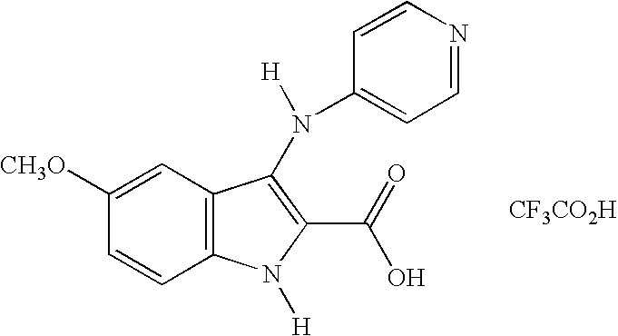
C1=CC2=C(C=C1[CH3O])C(N(C1=CC=NC=C1)[H])=C(C(O)=O)N2[H].[CF3CO2H]
